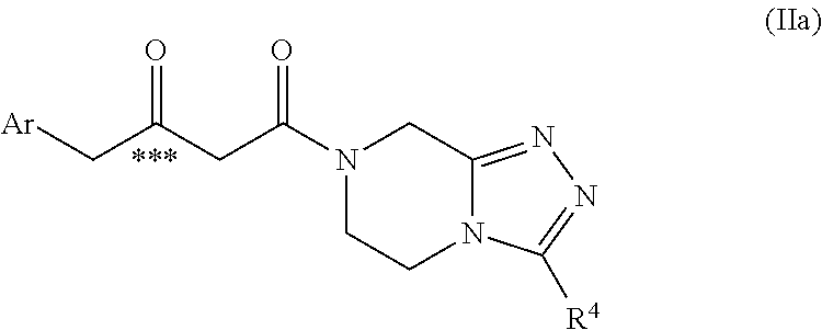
[Ar]CC(=O)CC(=O)N1CCN2C(=NN=C2[R4])C1
